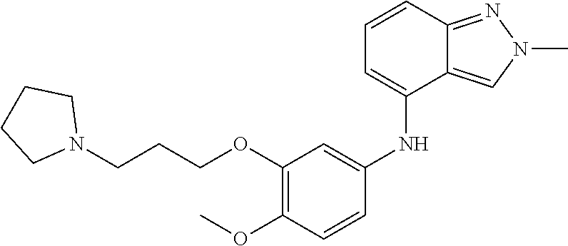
N(C1=CC(OCCCN2CCCC2)=C(OC)C=C1)C1=CC=CC2=NN(C)C=C12
